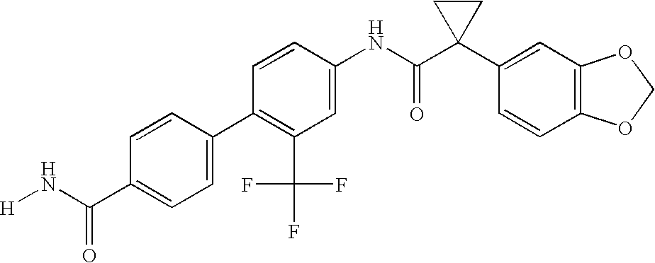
C1(NC(C2(C3=CC4=C(C=C3)OCO4)CC2)=O)=CC(C(F)(F)F)=C(C2=CC=C(C(N[H])=O)C=C2)C=C1
